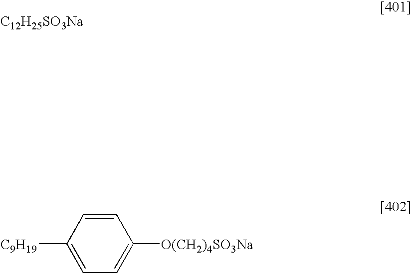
[C12H25SO3Na].C1=CC([C9H19])=CC=C1[O(CH2)4SO3Na]
